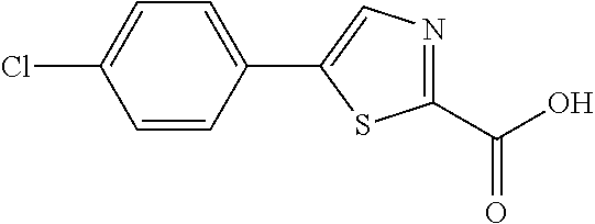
C1(C(O)=O)=NC=C(C2=CC=C(Cl)C=C2)S1
